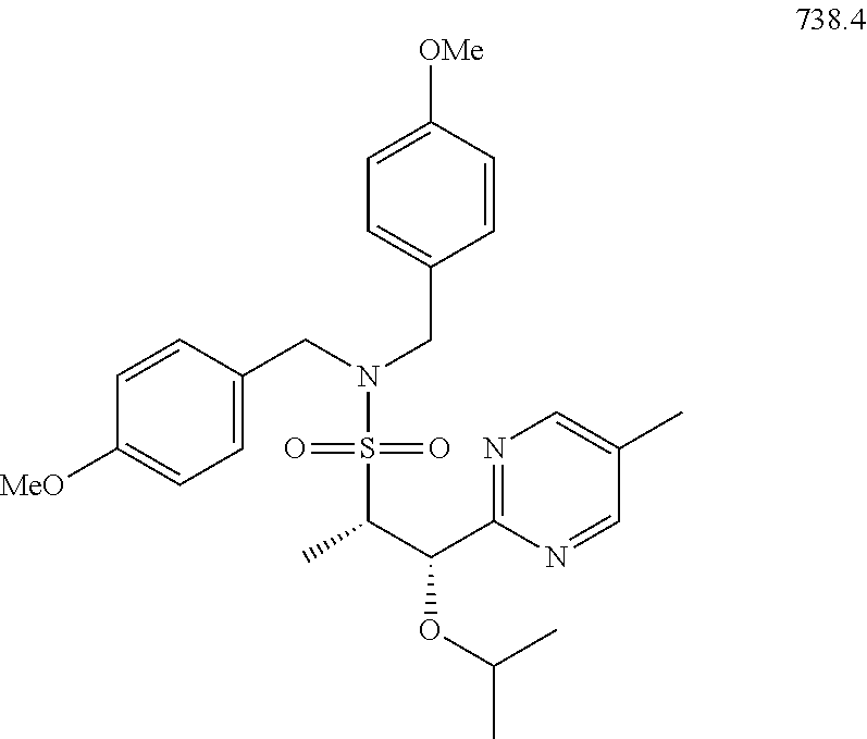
C1=CC(CN(CC2=CC=C([OMe])C=C2)S(=O)(=O)C(C(C2=NC=C(C)C=N2)OC(C)C)C)=CC=C1[MeO]
